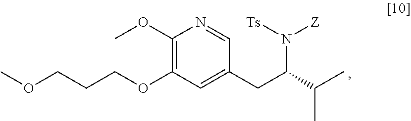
COCCCOC1=C(OC)N=CC(CC(C(C)C)N([Ts])[Z])=C1
